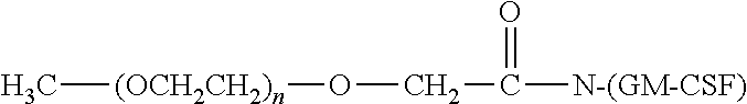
C[(OCH2CH2)n]OCC(=O)[N-(GM-CSF)]
